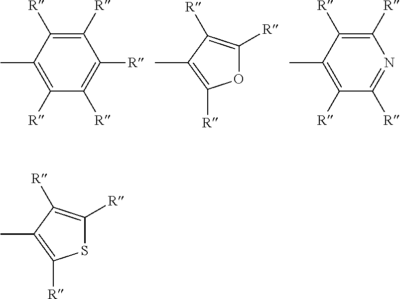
C1([R])=C([R])C(C)=C([R])C([R])=C1[R].C1(C)=C([R])OC([R])=C1[R].C1([R])=C([R])C(C)=C([R])C([R])=N1.C1(C)=C([R])SC([R])=C1[R]
